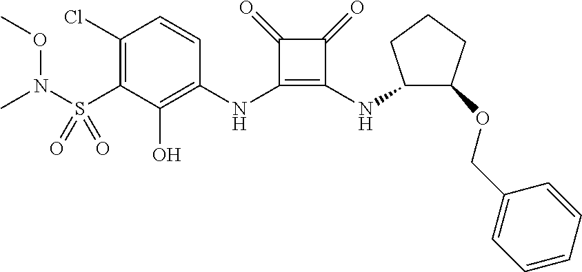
C1(Cl)=C(S(N(C)OC)(=O)=O)C(O)=C(NC2=C(NC3C(OCC4=CC=CC=C4)CCC3)C(=O)C2=O)C=C1
